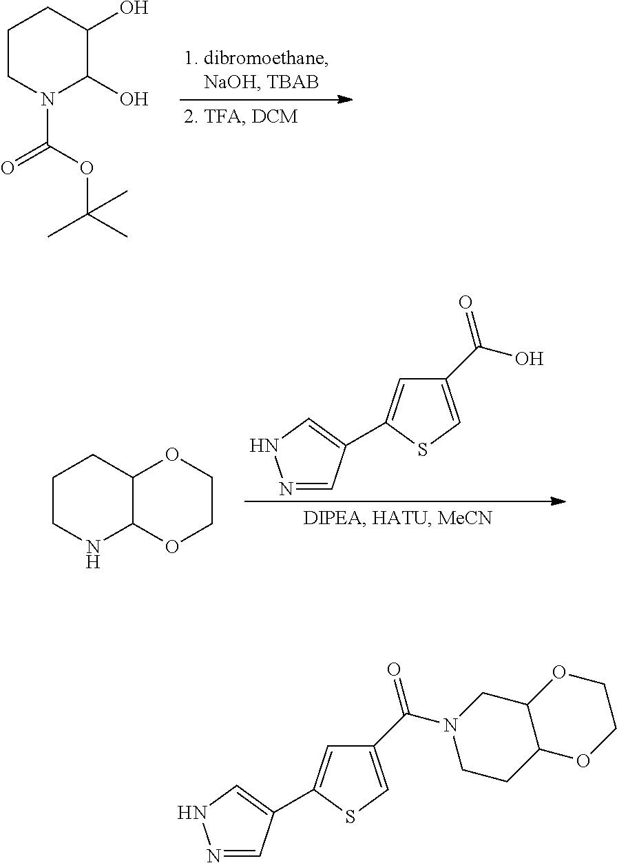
C1CN(C(=O)OC(C)(C)C)C(O)C(O)C1.N1=CC(C2=CC(C(=O)O)=CS2)=CN1.C1CNC2C(C1)OCCO2.N1=CC(C2=CC(C(=O)N3CCC4C(C3)OCCO4)=CS2)=CN1
